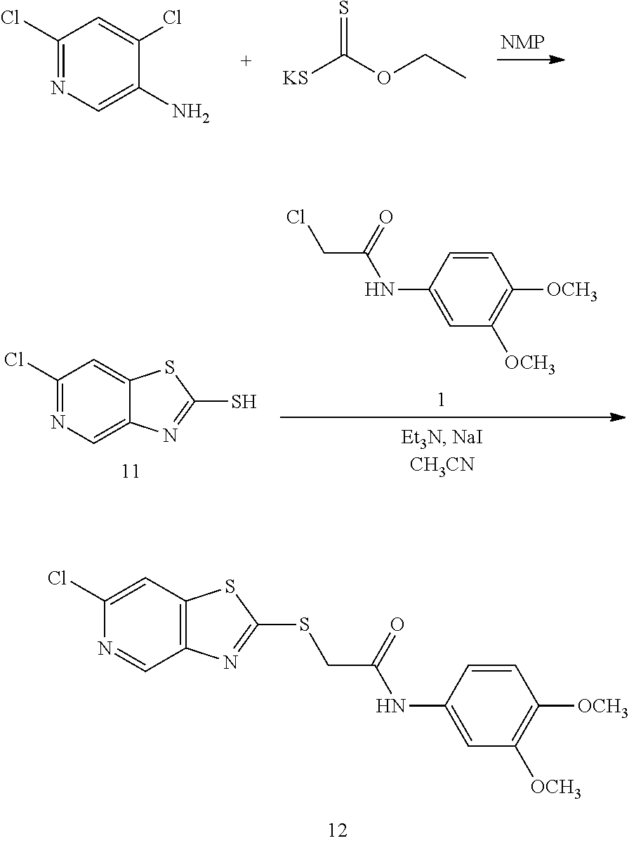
C1(Cl)=NC=C(N)C(Cl)=C1.[KS]C(OCC)=S.C1(Cl)=NC=C2C(=C1)SC(S)=N2.C1(NC(CCl)=O)=CC([OCH3])=C([OCH3])C=C1.C1(Cl)=CC2=C(C=N1)N=C(SCC(=O)NC1=CC([OCH3])=C([OCH3])C=C1)S2
